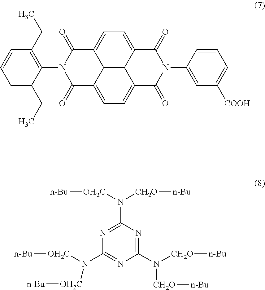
C1(CC)=C(N2C(=O)C3=CC=C4C5=C3C(=CC=C5C(=O)N(C3=CC([COOH])=CC=C3)C4=O)C2=O)C(CC)=CC=C1.N1=C(N([CH2O][n-Bu])[OH2C][n-Bu])N=C(N([CH2O][n-Bu])[CH2O][n-Bu])N=C1N([OH2C][n-Bu])[OH2C][n-Bu]
